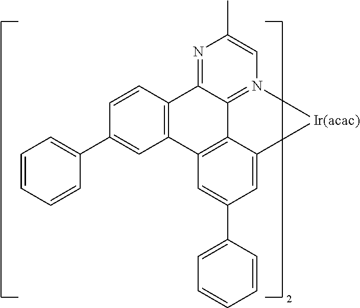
N1=C2C3=N(C=C1C)[Ir(acac)]C1=CC(C4=CC=CC=C4)=CC(=C31)C1=C2C=CC(C2=CC=CC=C2)=C1
